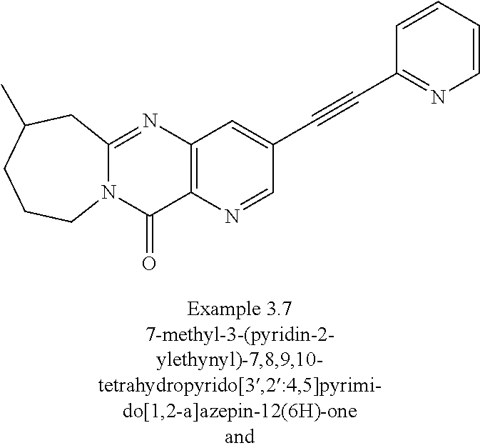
N12C(=NC3=C(C1=O)N=CC(C#CC1=NC=CC=C1)=C3)CC(C)CCC2
